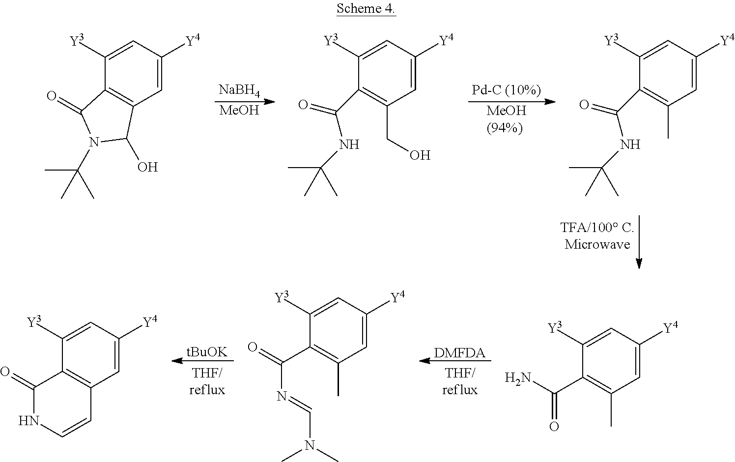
C12=C(C=C([Y4])C=C1[Y3])C(O)N(C(C)(C)C)C2=O.[NaBH4].[MeOH].C1(C(=O)NC(C)(C)C)=C(CO)C=C([Y4])C=C1[Y3].[Pd-C (10%)].[MeOH(94%)].C1(C(=O)NC(C)(C)C)=C(C)C=C([Y4])C=C1[Y3].C12=C(C=C([Y4])C=C1[Y3])C=CNC2=O.[tBuOK].C1(C(N=CN(C)C)=O)=C(C)C=C([Y4])C=C1[Y3].[DMFDA].C1(C(=O)N)=C(C)C=C([Y4])C=C1[Y3]
